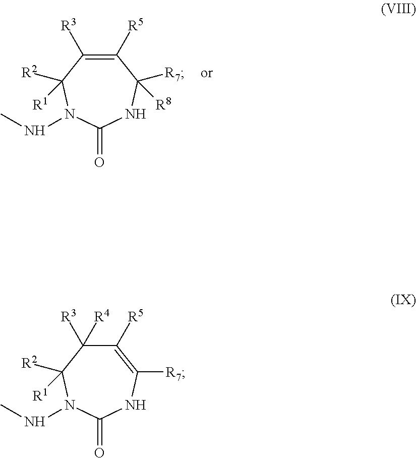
C1([R5])=C([R3])C([R2])([R1])N(NC)C(=O)NC1([R7])[R8].C1([R5])=C([R7])NC(=O)N(NC)C([R2])([R1])C1([R3])[R4]
